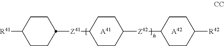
[R41]C1CCC([Z41]C2CCC([Z42]C3CCC([R42])CC3)CC2)CC1.[A41].[A42]
